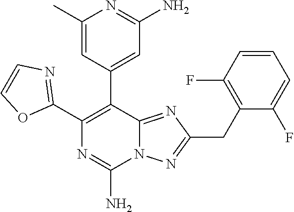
C1(C2=C(C3=CC(N)=NC(C)=C3)C3=NC(CC4=C(F)C=CC=C4F)=NN3C(N)=N2)=NC=CO1
